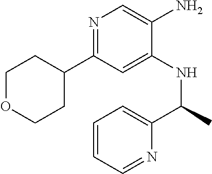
N1=C(C2CCOCC2)C=C(NC(C2=CC=CC=N2)C)C(N)=C1
